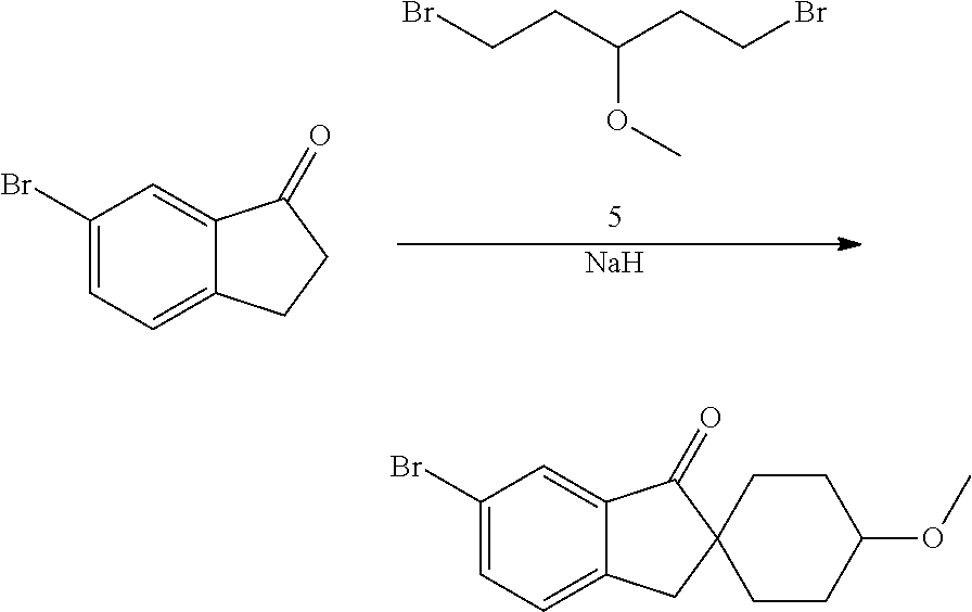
C1(Br)=CC=C2C(=C1)C(=O)CC2.BrCCC(CCBr)OC.[Na].C1(Br)=CC=C2C(=C1)C(=O)C1(C2)CCC(OC)CC1
